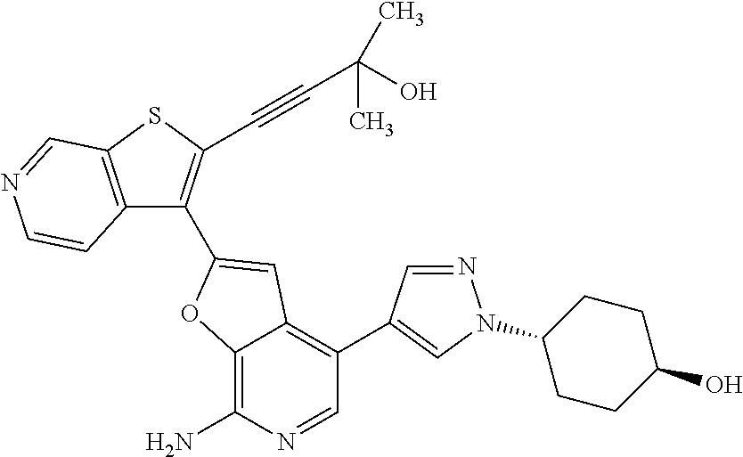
C12=C(N)N=CC(C3=CN(C4CCC(O)CC4)N=C3)=C1C=C(C1=C(C#CC(C)(O)C)SC3=C1C=CN=C3)O2
